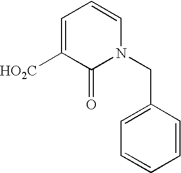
C1=CC(CN2C=CC=C([HO2C])C2=O)=CC=C1
